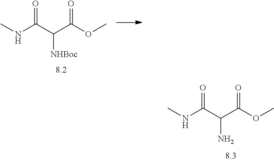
N(C(C(C(OC)=O)[NHBoc])=O)C.N(C(C(C(OC)=O)N)=O)C
